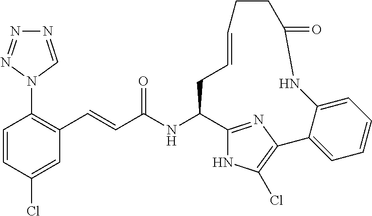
C1=CC(Cl)=CC(C=CC(NC2C3=NC(=C(Cl)N3)C3=CC=CC=C3NC(=O)CCC=CC2)=O)=C1N1C=NN=N1
